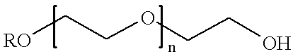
[RO]CCOCCO
